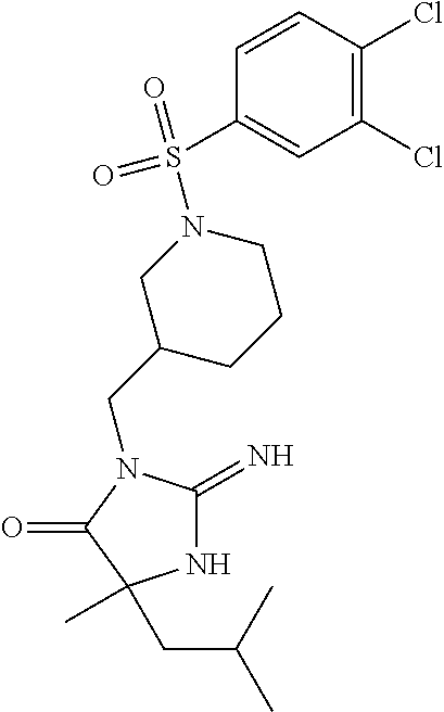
C1(CN2C(=N)NC(C)(CC(C)C)C2=O)CCCN(S(=O)(C2=CC(Cl)=C(Cl)C=C2)=O)C1
